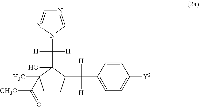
C1CC(C([H])([H])C2=CC=C([Y2])C=C2)C(C([H])([H])N2C=NC=N2)(O)C1(C)C([CH3O])=O
